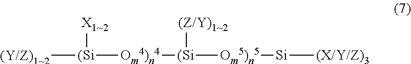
[(Y/Z)1~2][(Si]([Om4)n4][(Si]([Om5)n5][Si][(X/Y/Z)3])[(Z/Y)1~2])[X1~2]
